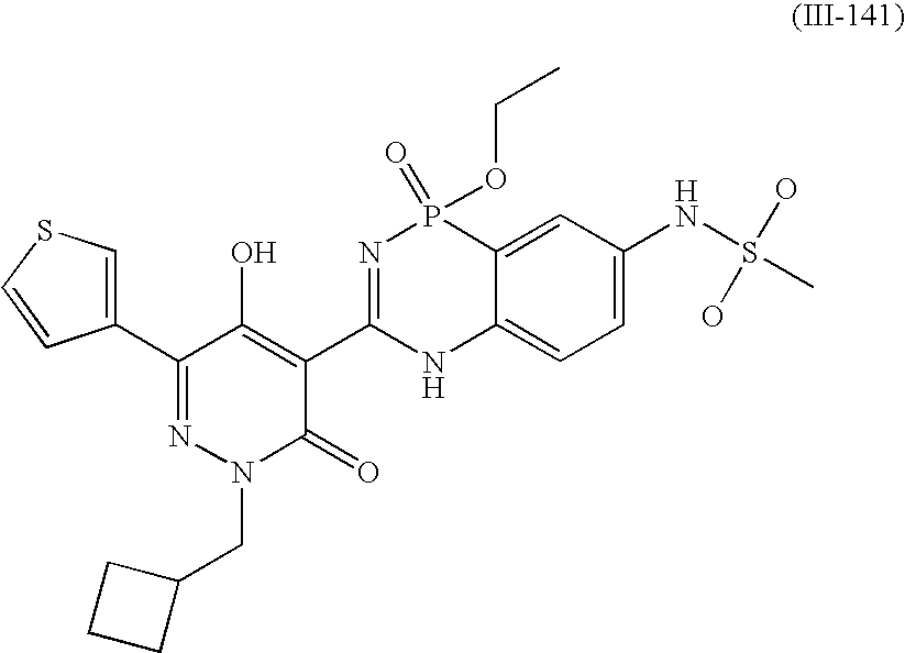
C1(C2=NN(CC3CCC3)C(=O)C(C3=NP(=O)(OCC)C4=CC(NS(C)(O)O)=CC=C4N3)=C2O)=CSC=C1
